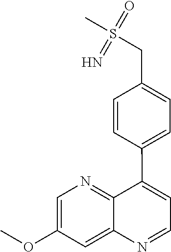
C1=C(OC)C=C2C(=N1)C(C1=CC=C(CS(C)(=O)=N)C=C1)=CC=N2
